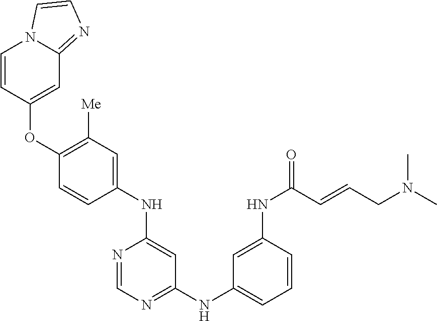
C1(OC2=CC3=NC=CN3C=C2)=C([Me])C=C(NC2=CC(NC3=CC=CC(NC(=O)C=CCN(C)C)=C3)=NC=N2)C=C1
